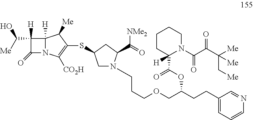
C1([H])(C([Me])O)C(=O)N2C1([H])C([Me])C(SC1CN(CCCOCC(CCC3=CC=CN=C3)OC(C3([H])N(C(C(C([Me])(C[Me])[Me])=O)=O)CCCC3)=O)C(C(=O)[NMe2])C1)=C2[CO2H]
